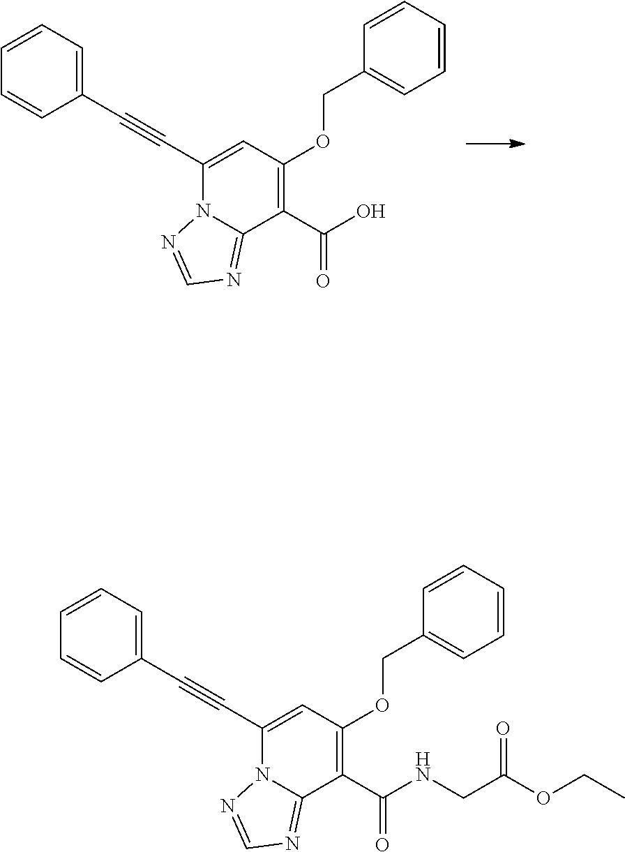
N12C(=NC=N1)C(C(O)=O)=C(OCC1=CC=CC=C1)C=C2C#CC1=CC=CC=C1.N12C(C#CC3=CC=CC=C3)=CC(OCC3=CC=CC=C3)=C(C(NCC(OCC)=O)=O)C1=NC=N2
